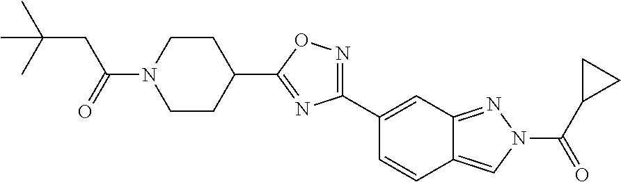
C(N1CCC(C2=NC(C3=CC4=NN(C(=O)C5CC5)C=C4C=C3)=NO2)CC1)(=O)CC(C)(C)C
